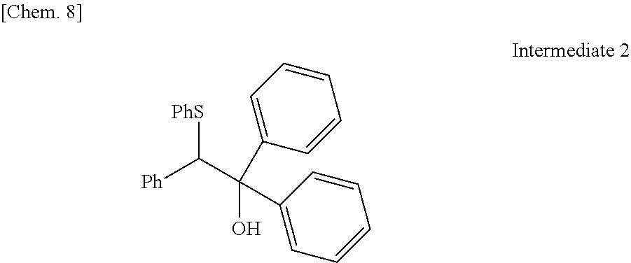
C([PhS])(C(C1=CC=CC=C1)(O)C1=CC=CC=C1)[Ph]
